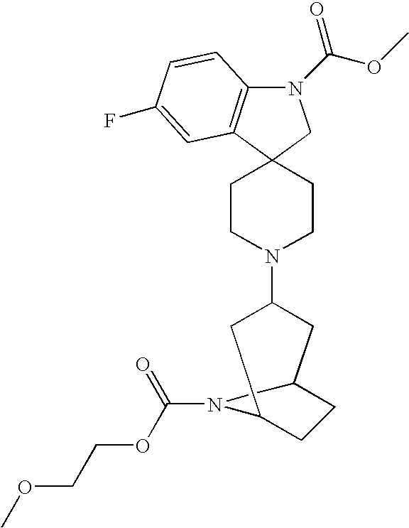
N1(C(OC)=O)C2=C(C3(C1)CCN(C1CC4CCC(C1)N4C(=O)OCCOC)CC3)C=C(F)C=C2
